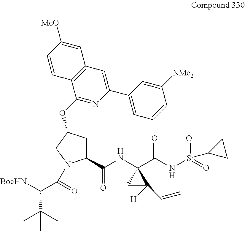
C1(C(NC2(C(NS(=O)(=O)C3CC3)=O)CC2([H])C=C)=O)CC(OC2=NC(C3=CC=CC([NMe2])=C3)=CC3=C2C=CC([MeO])=C3)CN1C(C([BocHN])C(C)(C)C)=O
